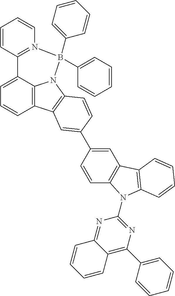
C12=C3C(=CC=C1)C1=N(B(C4=CC=CC=C4)(C4=CC=CC=C4)N3C3=C2C=C(C2=CC4=C(C=C2)N(C2=NC(C5=CC=CC=C5)=C5C(=N2)C=CC=C5)C2=C4C=CC=C2)C=C3)C=CC=C1
